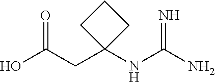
OC(=O)CC1(NC(=N)N)CCC1
